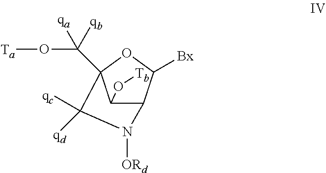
C1([qc])([qd])C2(C(O[Ta])([qa])[qb])C(O[Tb])C(C([Bx])O2)N1[ORd]
